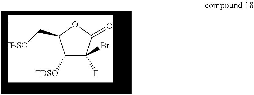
C1([TBSO])C(F)(Br)C(=O)OC1C[TBSO]
